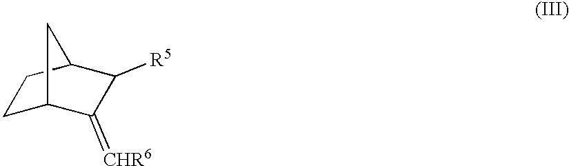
C1C2C(=[CHR6])C([R5])C(C1)C2
